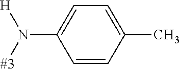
C1=CC(C)=CC=C1N([#3])[H]
